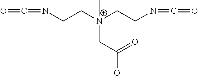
N(CC[N+](CCN=C=O)(C)CC(=O)[O-])=C=O
